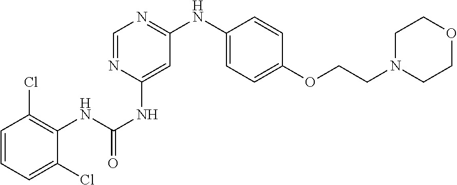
C1=CC=C(Cl)C(NC(NC2=CC(NC3=CC=C(OCCN4CCOCC4)C=C3)=NC=N2)=O)=C1Cl
